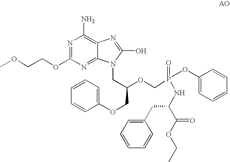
C12=NC(OCCOC)=NC(N)=C1N=C(O)N2CC(OCP(OC1=CC=CC=C1)(=O)NC(C(OCC)=O)CC1=CC=CC=C1)COC1=CC=CC=C1
